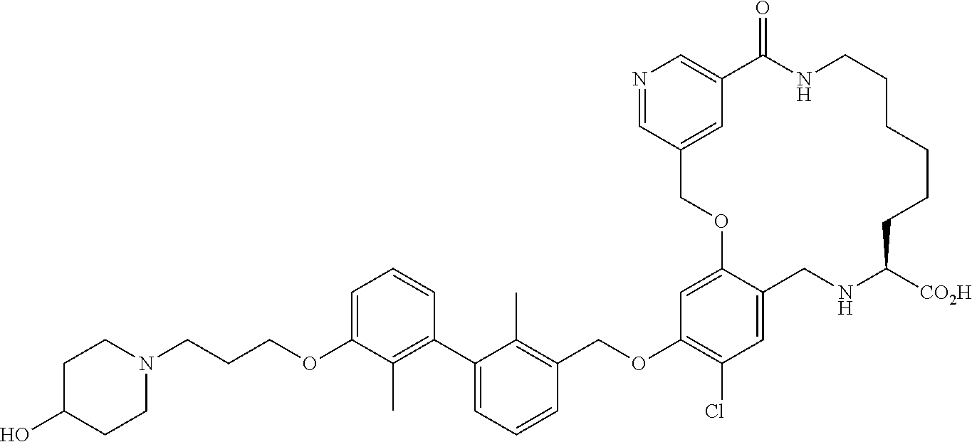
C1=C2C(=CC(OCC3=C(C)C(C4=C(C)C(OCCCN5CCC(O)CC5)=CC=C4)=CC=C3)=C1Cl)OCC1=CC(=CN=C1)C(=O)NCCCCCCC([CO2H])NC2
